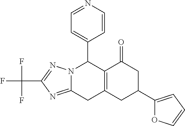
N12C(=NC(C(F)(F)F)=N1)CC1=C(C2C2=CC=NC=C2)C(=O)CC(C2=CC=CO2)C1
